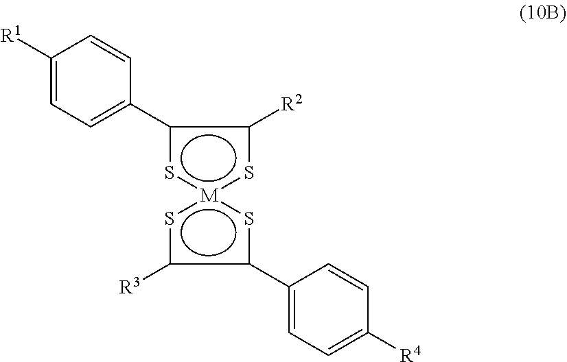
c1(C2=CC=C([R1])C=C2)s[M]2(sc1[R2])sc([R3])c(C1=CC=C([R4])C=C1)s2
